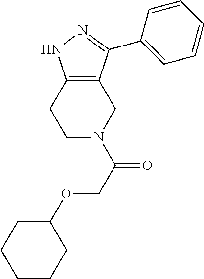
C12=C(CN(C(COC3CCCCC3)=O)CC1)C(C1=CC=CC=C1)=NN2
